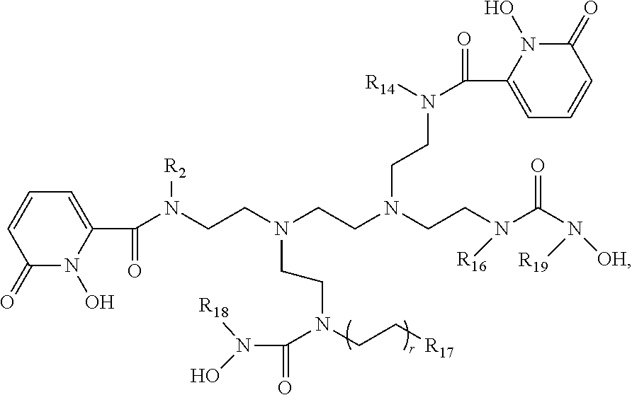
C1=CC=C(C(N(CCN(CCN(CCN(C(N([R19])[OH])=O)[R16])CCN(C(C2=CC=CC(=O)N2O)=O)[R14])CCN(CC[R17])C(N(O)[R18])=O)[R2])=O)N(O)C1=O
